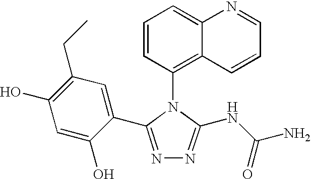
C1=CC(N2C(NC(N)=O)=NN=C2C2=CC(CC)=C(O)C=C2O)=C2C(=C1)N=CC=C2
